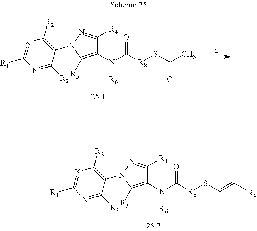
N1=C([R3])C(N2N=C([R4])C(N([R6])C(=O)[R8]SC=C[R9])=C2[R5])=C([R2])[X]=C1[R1].N1=C([R3])C(N2N=C([R4])C(N([R6])C(=O)[R8]SC(=O)C)=C2[R5])=C([R2])[X]=C1[R1]
